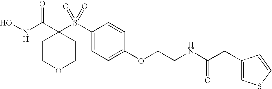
N(C(C1(S(C2=CC=C(OCCNC(CC3=CSC=C3)=O)C=C2)(=O)=O)CCOCC1)=O)O
